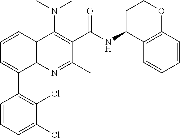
C1(C2=CC=CC3=C2N=C(C)C(C(NC2C4=C(OCC2)C=CC=C4)=O)=C3N(C)C)=C(Cl)C(Cl)=CC=C1
